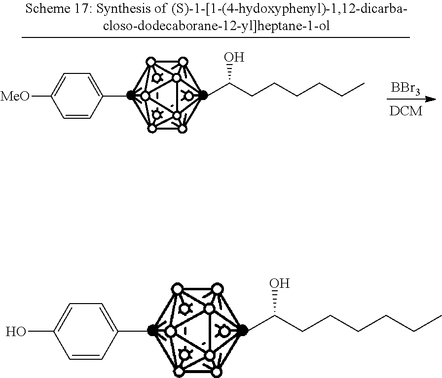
C1(C)=CC=C(O)C=C1.CC(CCCCCC)O.C1(C)=CC=C([MeO])C=C1.CC(CCCCCC)O.[BBr3]
